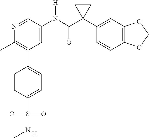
N1=CC(N([H])C(=O)C2(C3=CC4=C(C=C3)OCO4)CC2)=CC(C2=CC=C(S(NC)(=O)=O)C=C2)=C1C.[H]
